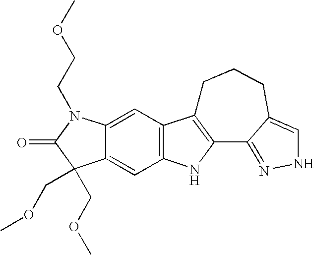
C12=CC3=C(C=C1C(COC)(COC)C(=O)N2CCOC)NC1=C3CCCC2=CNN=C12
